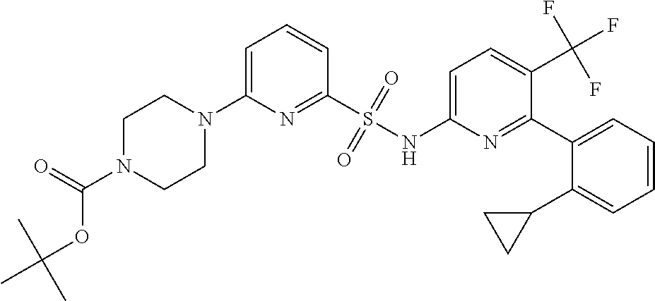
C1=C(N2CCN(C(=O)OC(C)(C)C)CC2)N=C(S(NC2=CC=C(C(F)(F)F)C(C3=CC=CC=C3C3CC3)=N2)(=O)=O)C=C1
